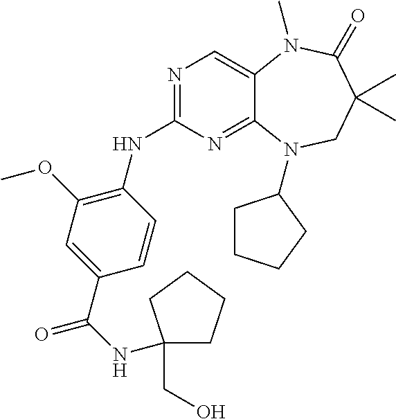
N1=C(NC2=C(OC)C=C(C(NC3(CO)CCCC3)=O)C=C2)N=C2C(=C1)N(C)C(=O)C(C)(C)CN2C1CCCC1
